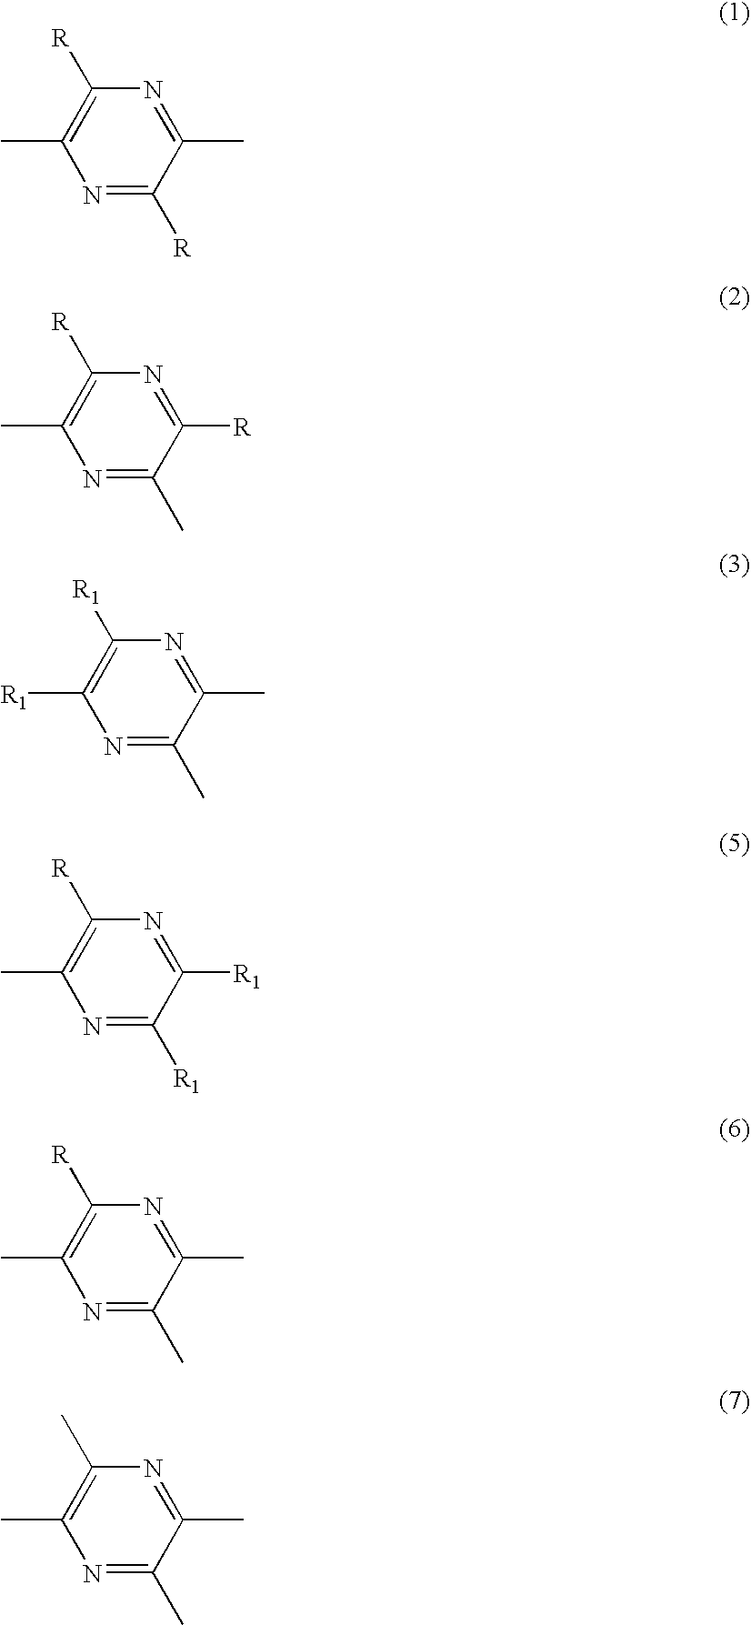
N1=C([R])C(C)=NC([R])=C1C.N1=C(C)C([R])=NC([R])=C1C.N1=C(C)C(C)=NC([R1])=C1[R1].N1=C([R1])C([R1])=NC([R])=C1C.N1=C(C)C(C)=NC([R])=C1C.N1=C(C)C(C)=NC(C)=C1C
